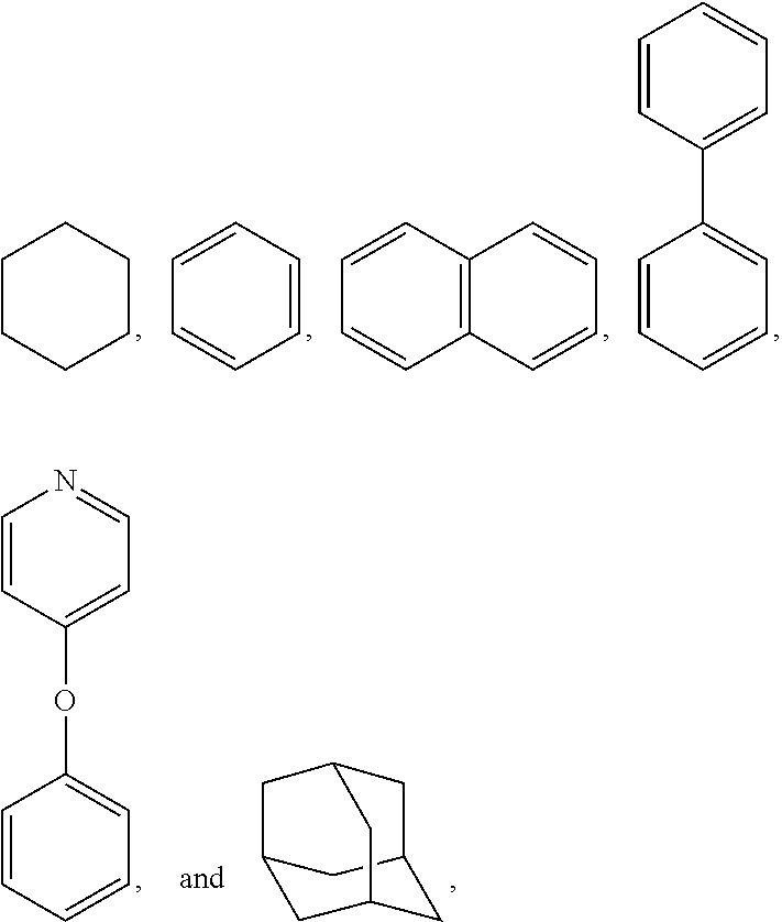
C1CCCCC1.C1=CC=CC=C1.C12=C(C=CC=C1)C=CC=C2.C1=CC=CC=C1C1=CC=CC=C1.C1=CC=CC=C1OC1=CC=NC=C1.C12CC3CC(C1)CC(C2)C3
